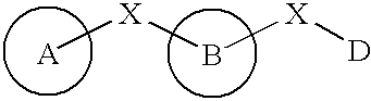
[A][X]B[X][D]
